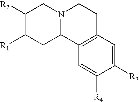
C12=C(C=C([R4])C([R3])=C1)C1N(CC2)CC([R2])C([R1])C1
